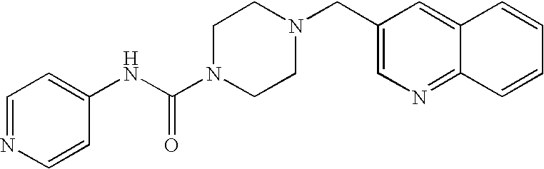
C1=NC=CC(NC(N2CCN(CC3=CN=C4C(=C3)C=CC=C4)CC2)=O)=C1
